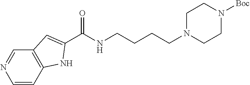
C1=NC=CC2=C1C=C(C(NCCCCN1CCN([Boc])CC1)=O)N2
